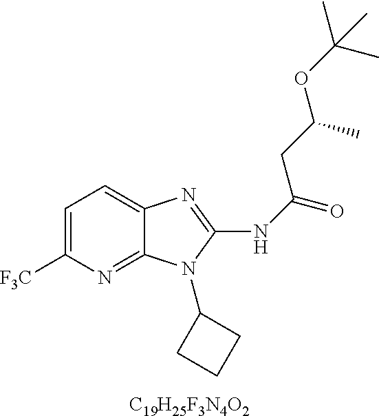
[C19H25F3N4O2].C1=C([F3C])N=C2C(=C1)N=C(NC(=O)CC(OC(C)(C)C)C)N2C1CCC1
